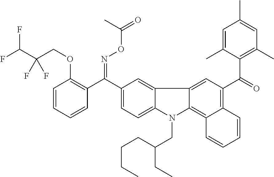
C1(C(C2=C(OCC(C(F)F)(F)F)C=CC=C2)=NOC(=O)C)=CC=C2C(=C1)C1=CC(C(=O)C3=C(C)C=C(C)C=C3C)=C3C(=C1N2CC(CC)CCCC)C=CC=C3
